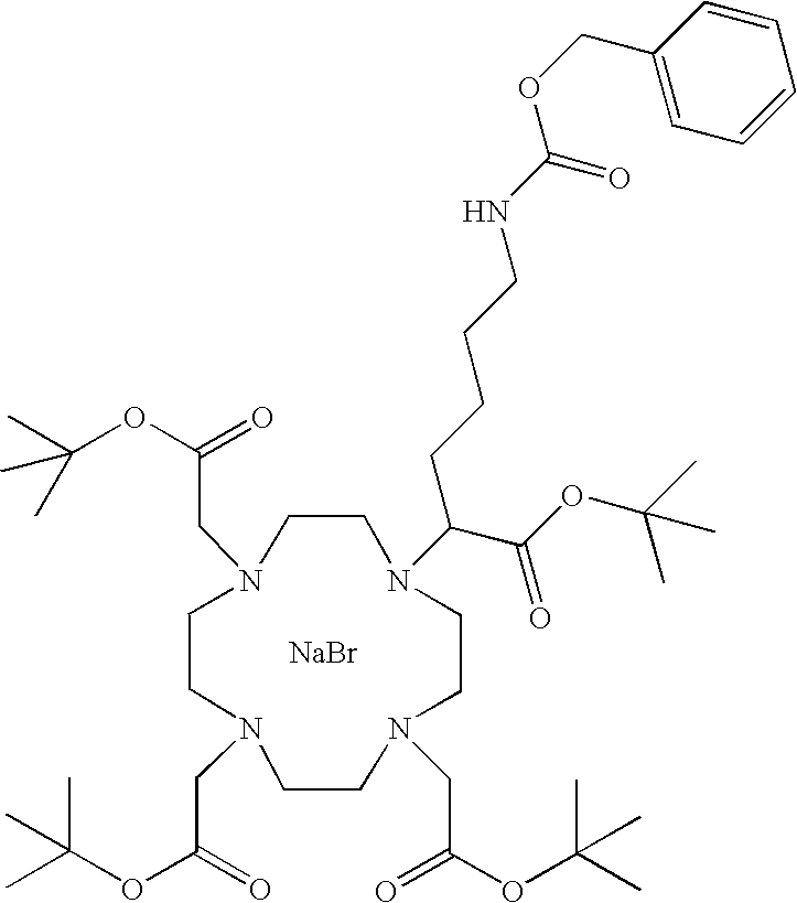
[NaBr].N1(CC(OC(C)(C)C)=O)CCN(CC(OC(C)(C)C)=O)CCN(C(C(=O)OC(C)(C)C)CCCCNC(=O)OCC2=CC=CC=C2)CCN(CC(=O)OC(C)(C)C)CC1
